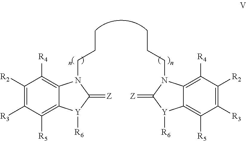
C1([R2])=C([R3])C([R5])=C2C(=C1[R4])N(CCC)C(=[Z])[Y]2[R6].C1([R2])=C([R3])C([R5])=C2C(=C1[R4])N(CCC)C(=[Z])[Y]2[R6]
